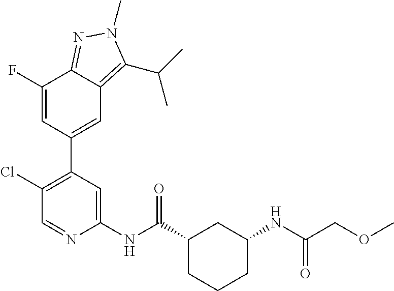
C1(NC(C2CCCC(NC(COC)=O)C2)=O)=CC(C2=CC3=C(C(C)C)N(C)N=C3C(F)=C2)=C(Cl)C=N1
